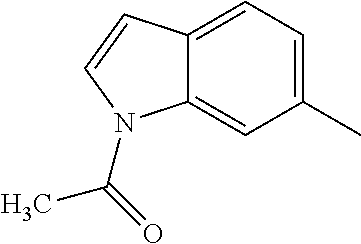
C12=CC=C(C)C=C1N(C(=O)C)C=C2
